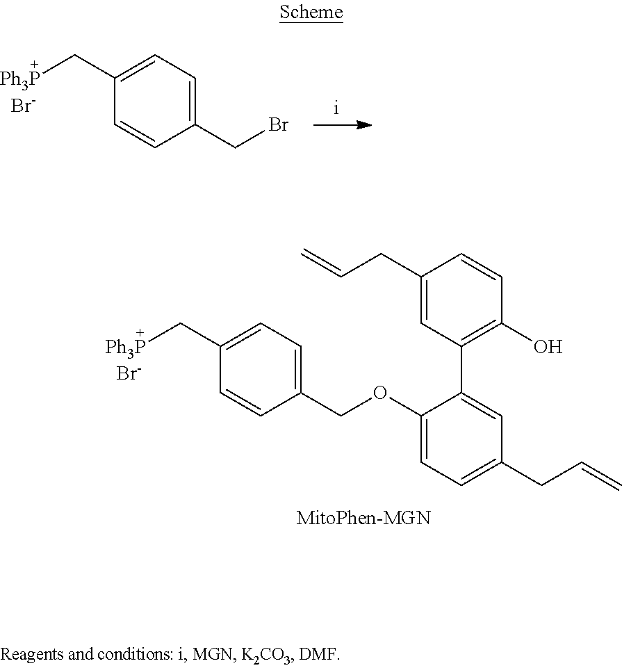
C1(CBr)=CC=C(C[Ph3P])C=C1.[Br-].C1(COC2=CC=C(CC=C)C=C2C2=C(O)C=CC(CC=C)=C2)=CC=C(C[Ph3P])C=C1.[Br-]
